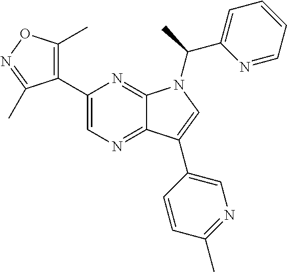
C12=NC=C(C3=C(C)ON=C3C)N=C1N(C(C1=CC=CC=N1)C)C=C2C1=CN=C(C)C=C1
